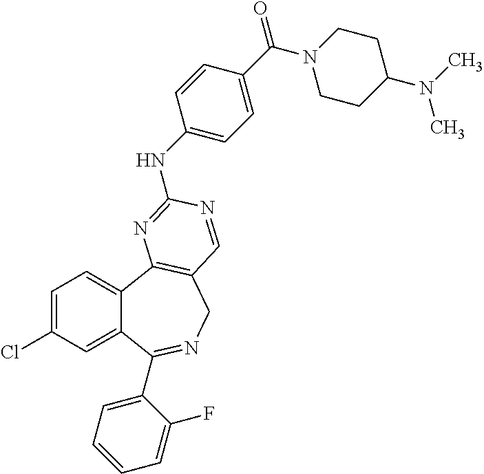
C1=C(Cl)C=C2C(=C1)C1=C(CN=C2C2=CC=CC=C2F)C=NC(NC2=CC=C(C(N3CCC(N(C)C)CC3)=O)C=C2)=N1
